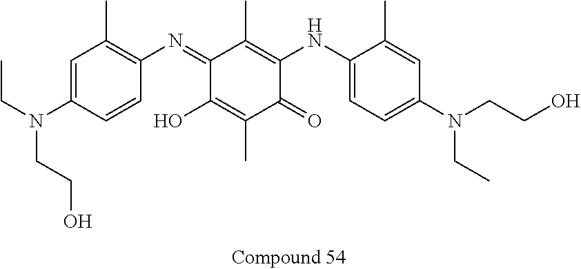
C1(=NC2=C(C)C=C(N(CC)CCO)C=C2)C(O)=C(C)C(=O)C(NC2=CC=C(N(CC)CCO)C=C2C)=C1C
